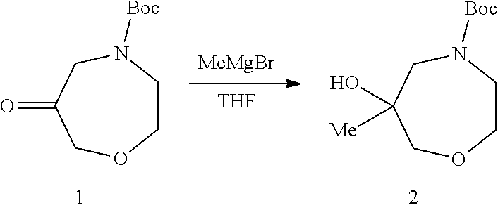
[MeMgBr].[THF].C1COCC(O)([Me])CN1[Boc].C1COCC(=O)CN1[Boc]
